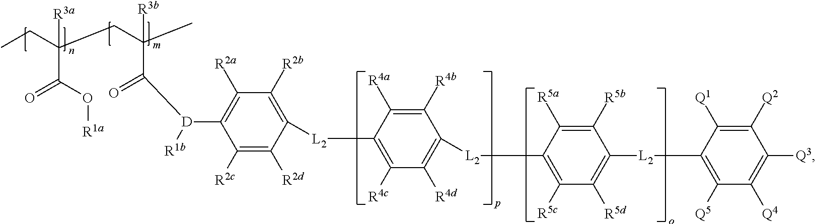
CCC(CC(C)([R3b])C(=O)[D]([R1b])C1=C([R2a])C([R2b])=C([L2]C2=C([R4c])C([R4d])=C([L2]C3=C([R5c])C([R5d])=C([L2]C4=C([Q5])C([Q4])=C([Q3])C([Q2])=C4[Q1])C([R5b])=C3[R5a])C([R4b])=C2[R4a])C([R2d])=C1[R2c])([R3a])C(=O)O[R1a]
